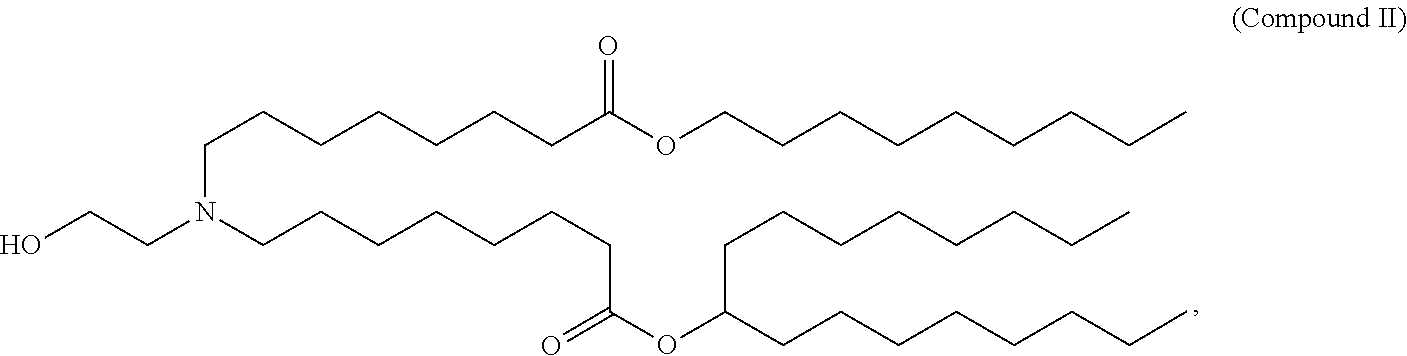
C(CCC)CCCCCOC(CCCCCCCN(CCCCCCCC(OC(CCCCCCCC)CCCCCCCC)=O)CCO)=O
